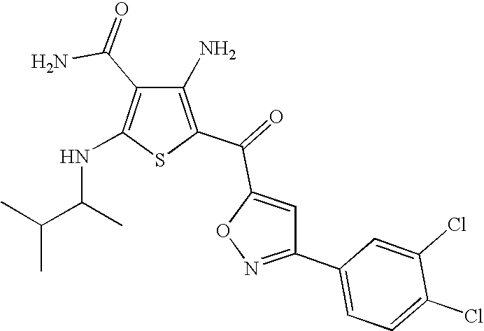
C1(N)=C(C(=O)C2=CC(C3=CC=C(Cl)C(Cl)=C3)=NO2)SC(NC(C(C)C)C)=C1C(=O)N
